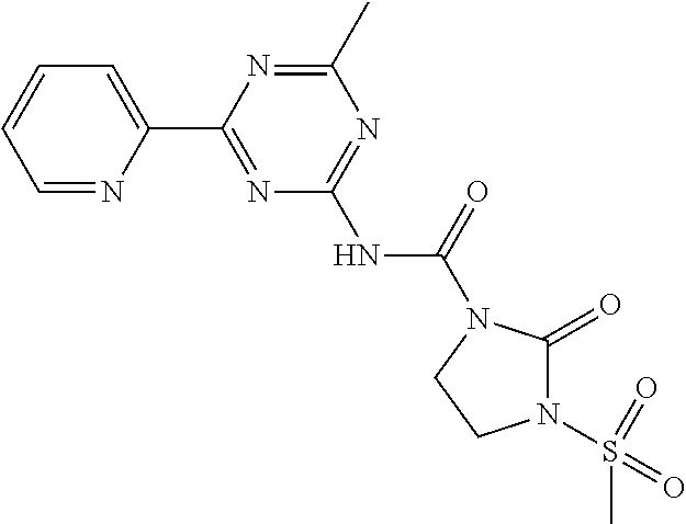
C1=NC(C2=NC(NC(=O)N3C(=O)N(S(=O)(C)=O)CC3)=NC(C)=N2)=CC=C1
